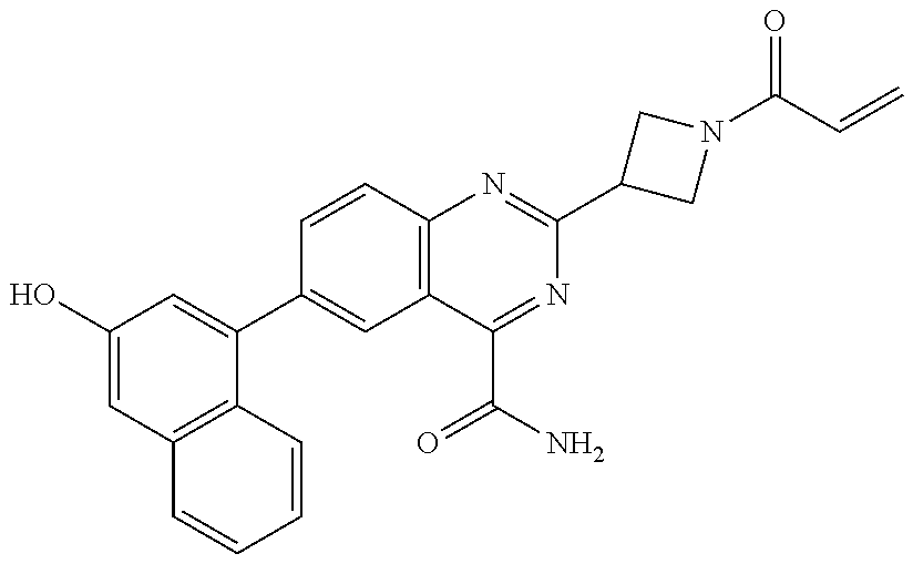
C1(O)=CC2=C(C(C3=CC4=C(C=C3)N=C(C3CN(C(C=C)=O)C3)N=C4C(=O)N)=C1)C=CC=C2
